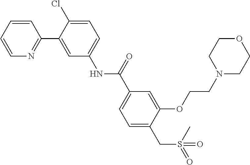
O(C1=CC(C(NC2=CC=C(Cl)C(C3=NC=CC=C3)=C2)=O)=CC=C1CS(=O)(C)=O)CCN1CCOCC1
